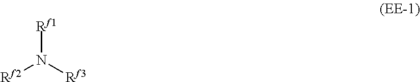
[Rf2]N([Rf3])[Rf1]
